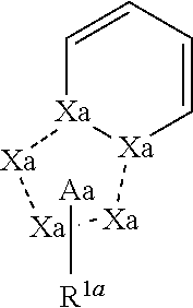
C1=CC=C[Xa]2[Xa]1[Xa][Xa][Xa]2.[Aa][R1a]
